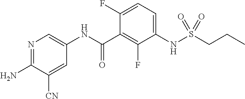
N1=C(N)C([CN])=CC(NC(C2=C(F)C(NS(CCC)(=O)=O)=CC=C2F)=O)=C1
